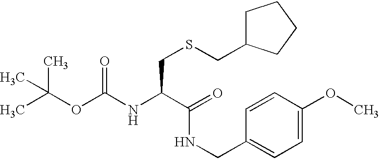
CC(OC(NC(C(NCC1=CC=C(OC)C=C1)=O)CSCC1CCCC1)=O)(C)C
